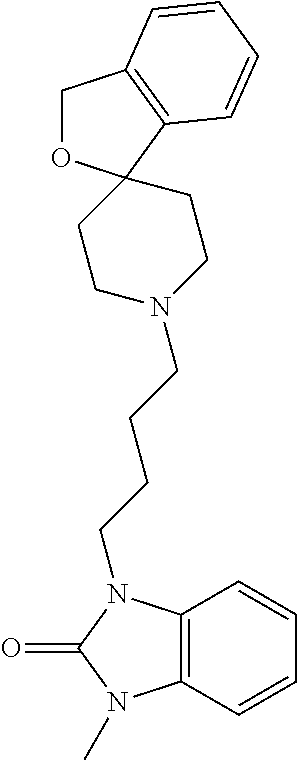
C1=CC2=C(C=C1)N(C)C(=O)N2CCCCN1CCC2(CC1)OCC1=C2C=CC=C1
